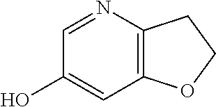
C12=C(N=CC(O)=C1)CCO2
